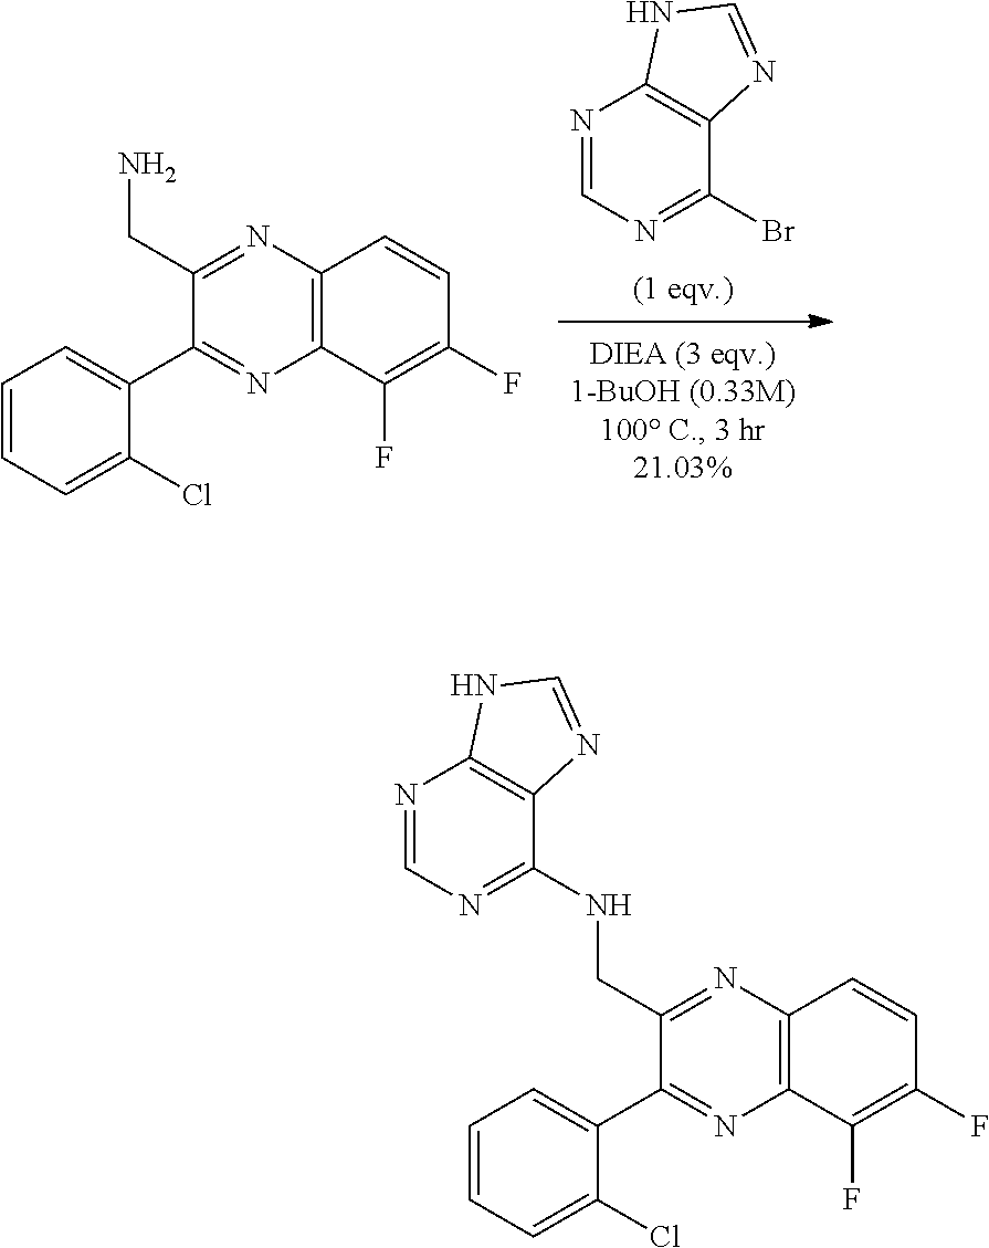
C1(CN)=NC2=C(N=C1C1=CC=CC=C1Cl)C(F)=C(F)C=C2.N1=CN=C(Br)C2=C1NC=N2.C1(CNC2=NC=NC3=C2N=CN3)=NC2=C(N=C1C1=CC=CC=C1Cl)C(F)=C(F)C=C2
